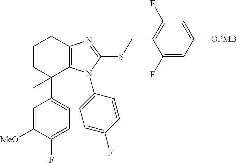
C1=C(F)C([MeO])=CC(C2(C)C3=C(N=C(SCC4=C(F)C=C([OPMB])C=C4F)N3C3=CC=C(F)C=C3)CCC2)=C1
